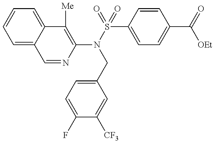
C1=NC(N(S(=O)(=O)C2=CC=C(C(=O)[OEt])C=C2)CC2=CC=C(F)C([CF3])=C2)=C([Me])C2=CC=CC=C12
